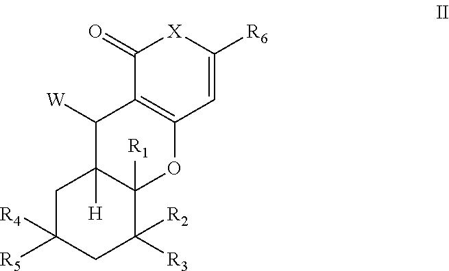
C1(=O)C2=C(C=C([R6])[X]1)OC1([R1])C([H])(C2[W])CC([R5])([R4])CC1([R3])[R2]
